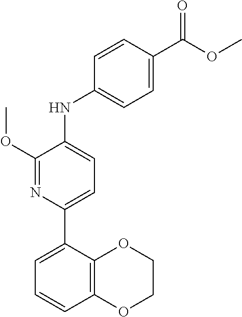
C1=C(C(OC)=O)C=CC(NC2=CC=C(C3=CC=CC4=C3OCCO4)N=C2OC)=C1
